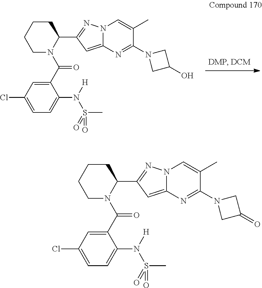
C1(C(N2C(C3=NN4C(=C3)N=C(N3CC(O)C3)C(C)=C4)CCCC2)=O)=CC(Cl)=CC=C1N(S(C)(=O)=O)[H].C1(C(N2C(C3=NN4C(=C3)N=C(N3CC(=O)C3)C(C)=C4)CCCC2)=O)=CC(Cl)=CC=C1N(S(C)(=O)=O)[H]
